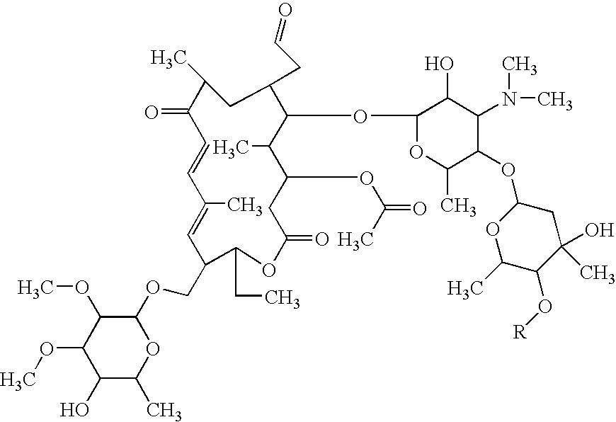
C1(OCC2C=C(C)C=CC(=O)C(C)CC(CC=O)C(OC3OC(C)C(OC4OC(C)C(O[R])C(O)(C)C4)C(N(C)C)C3O)C(C)C(OC(=O)C)CC(=O)OC2CC)C(OC)C(OC)C(O)C(C)O1
